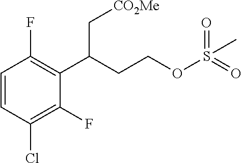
C1=CC(Cl)=C(F)C(C(CCOS(=O)(=O)C)C[CO2Me])=C1F
